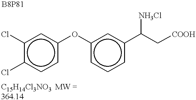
c1(Oc2ccc(Cl)c(Cl)c2)cccc(C(C[COOH])[NH3Cl])c1
